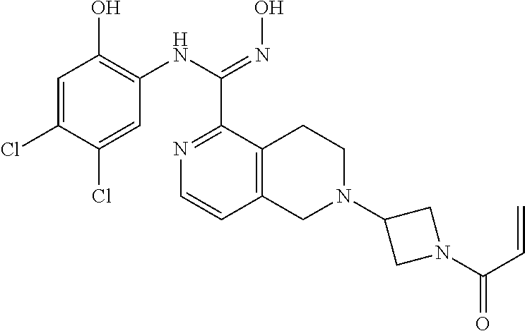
C1=C(Cl)C(Cl)=CC(NC(C2=NC=CC3=C2CCN(C2CN(C(C=C)=O)C2)C3)=NO)=C1O
